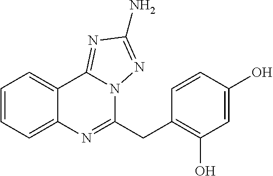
C1=CC=C2C(=C1)N=C(CC1=C(O)C=C(O)C=C1)N1C2=NC(N)=N1
